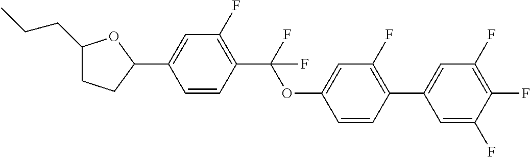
C1(CCC)CCC(C2=CC(F)=C(C(OC3=CC(F)=C(C4=CC(F)=C(F)C(F)=C4)C=C3)(F)F)C=C2)O1
